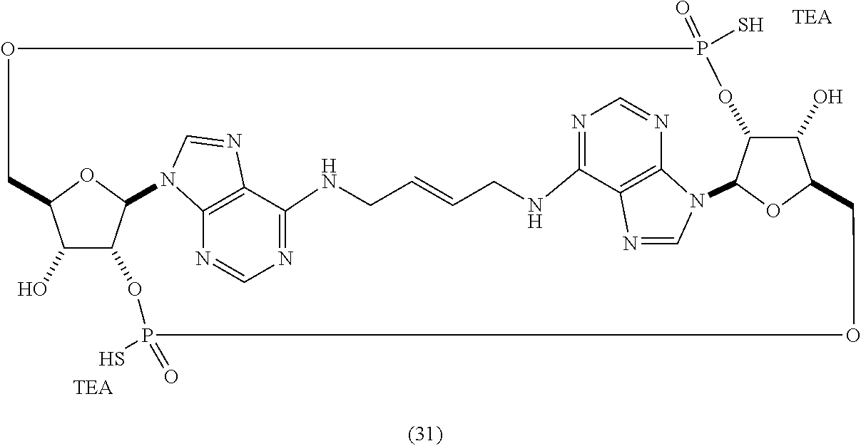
C1(O)C2C3OC1COP(=O)(S)OC1C(O)C(OC1N1C=NC4=C1N=CN=C4NCC=CCNC1=NC=NC4=C1N=CN34)COP(S)(=O)O2
